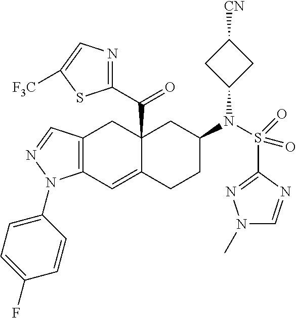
C12(C(C3=NC=C([F3C])S3)=O)C(=CC3=C(C1)C=NN3C1=CC=C(F)C=C1)CCC(N(S(C1=NN(C)C=N1)(=O)=O)C1CC([CN])C1)C2
